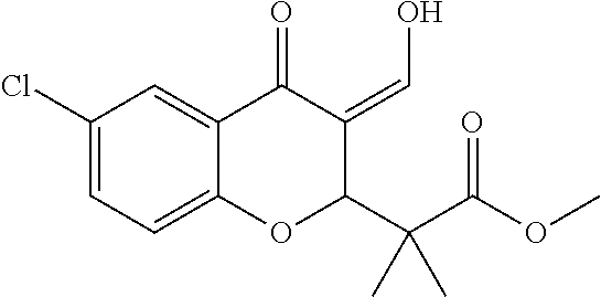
C1(Cl)=CC=C2C(=C1)C(=O)C(=CO)C(C(C(OC)=O)(C)C)O2
